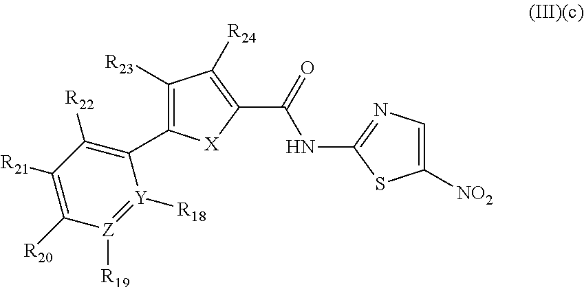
C1(C(NC2=NC=C([NO2])S2)=O)=C([R24])C([R23])=C(C2=C([R22])C([R21])=C([R20])[Z]([R19])=[Y]2[R18])[X]1
